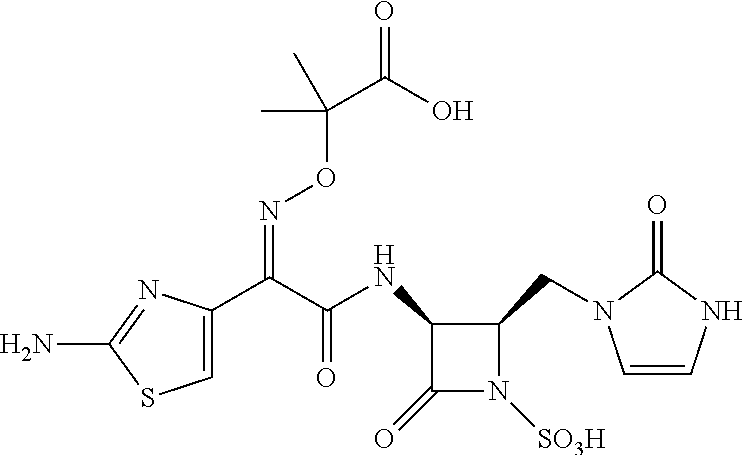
C1=CNC(=O)N1CC1C(NC(=O)C(=NOC(C)(C)C(=O)O)C2=CSC(N)=N2)C(=O)N1[SO3H]
